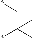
*C(C)(C*)C
